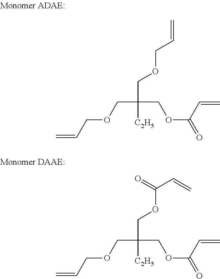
C=CCOCC([C2H5])(COCC=C)COC(C=C)=O.C=CCOCC([C2H5])(COC(=O)C=C)COC(C=C)=O
